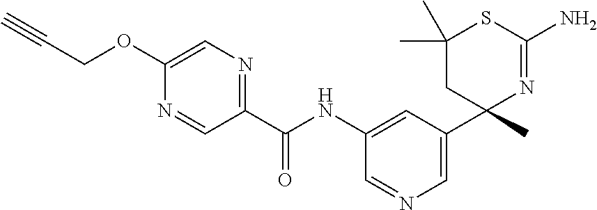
C(NC1=CC(C2(C)N=C(N)SC(C)(C)C2)=CN=C1)(=O)C1=NC=C(OCC#C)N=C1
